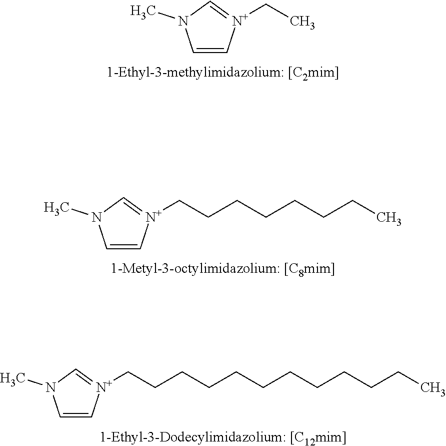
C1=C[N+](CC)=CN1C.C1=C[N+](CCCCCCCC)=CN1C.C1=C[N+](CCCCCCCCCCCC)=CN1C
